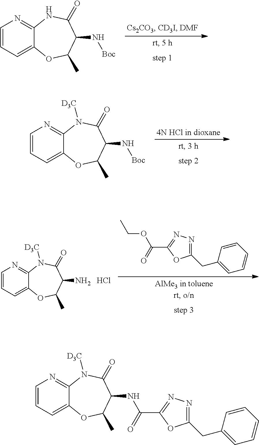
C1=CC=C2C(=N1)NC(=O)C(N[Boc])C(C)O2.C1=CC=C2C(=N1)N([D3C])C(=O)C(N[Boc])C(C)O2.C(=O)(C1=NN=C(CC2=CC=CC=C2)O1)OCC.Cl.C1=CC=C2C(=N1)N([D3C])C(=O)C(N)C(C)O2.C1=CC=C2C(=N1)N([D3C])C(=O)C(NC(C1=NN=C(CC3=CC=CC=C3)O1)=O)C(C)O2
